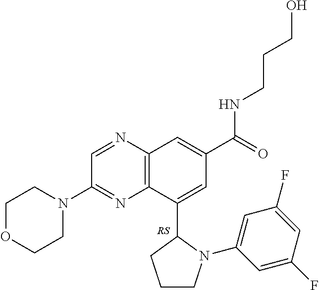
C1OCCN(C2=NC3=C(N=C2)C=C(C(=O)NCCCO)C=C3C2N(C3=CC(F)=CC(F)=C3)CCC2)C1
